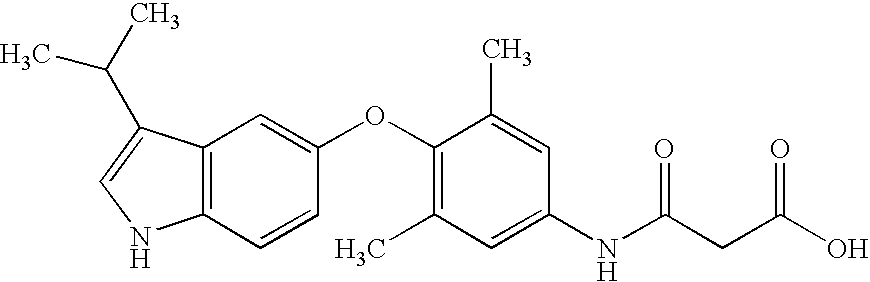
C12=C(C(C(C)C)=CN1)C=C(OC1=C(C)C=C(NC(CC(O)=O)=O)C=C1C)C=C2
